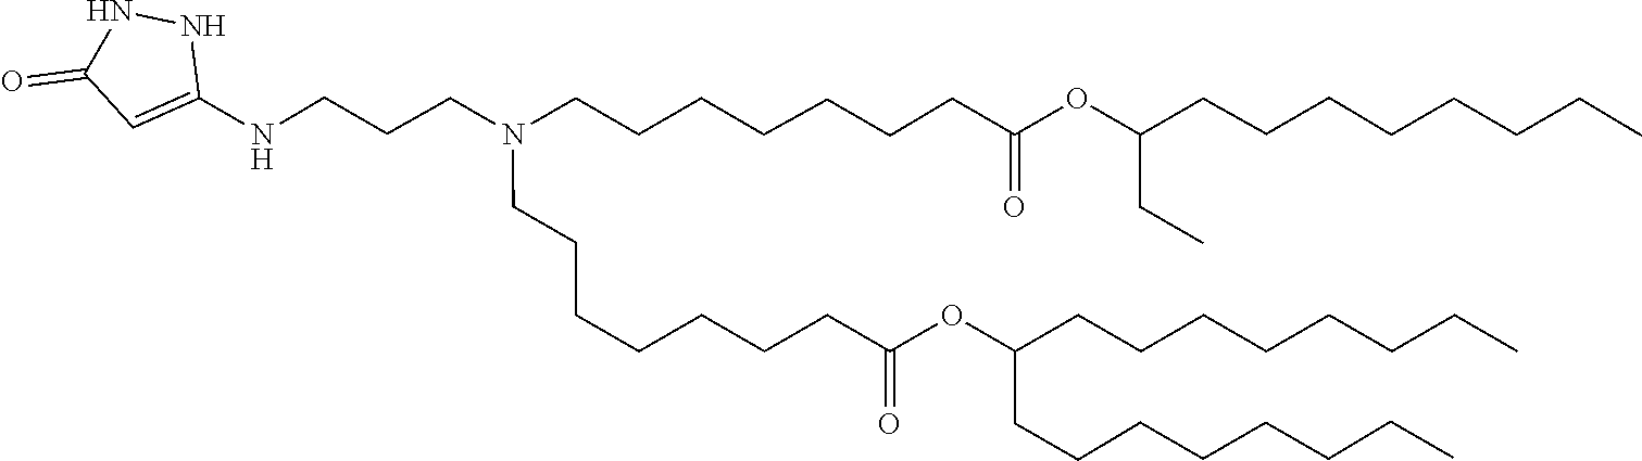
C(C(=O)OC(CCCCCCCC)CCCCCCCC)CCCCCCN(CCCNC1=CC(=O)NN1)CCCCCCCC(=O)OC(CC)CCCCCCCC
